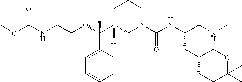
O=C(NCCOC(C1([H])CN(C(NC(CNC)CC2CCC(C)(C)OC2)=O)CCC1)(C1=CC=CC=C1)[H])OC
